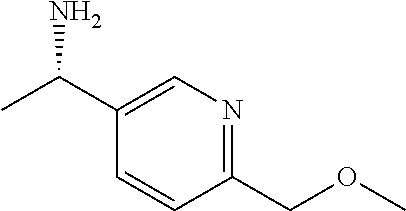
C1(C(C)N)=CN=C(COC)C=C1
